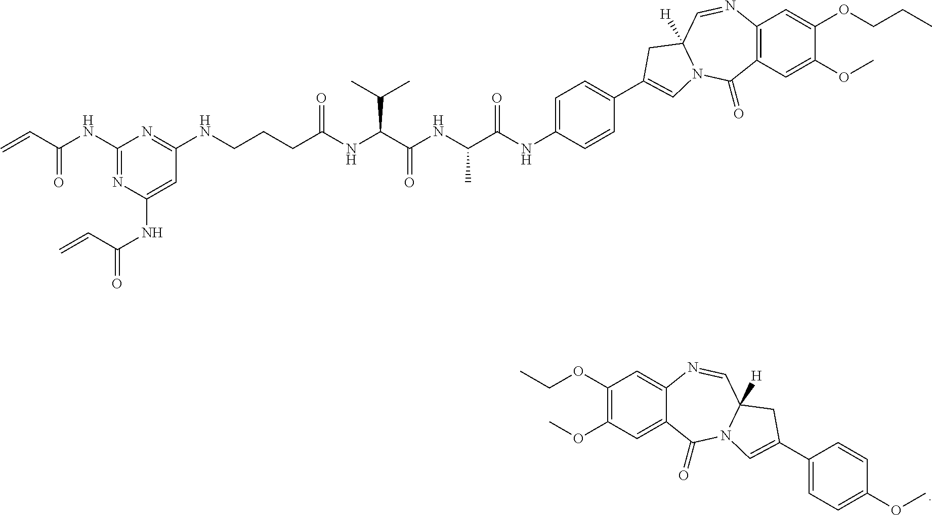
CCOC1=C(OC)C=C2C(=C1)N=CC1([H])N(C2=O)C=C(C2=CC=C(OC)C=C2)C1.C1(NC(C=C)=O)=NC(NC(C=C)=O)=CC(NCCCC(NC(C(NC(C(NC2=CC=C(C3=CN4C([H])(C=NC5=C(C=C(OC)C(OCCC)=C5)C4=O)C3)C=C2)=O)C)=O)C(C)C)=O)=N1
